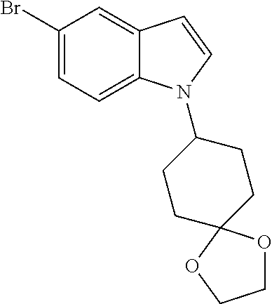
C1(Br)=CC=C2C(=C1)C=CN2C1CCC2(CC1)OCCO2
